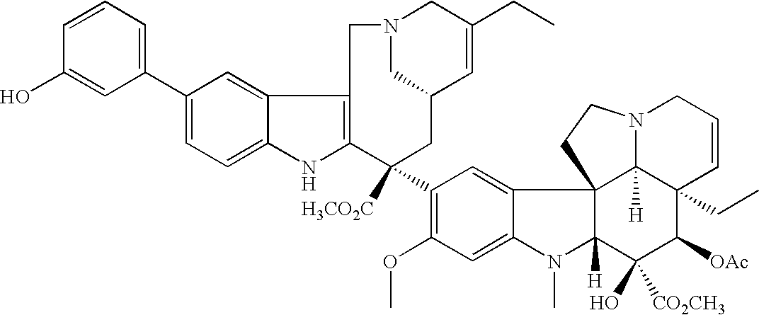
C1(C2=CC=CC(O)=C2)=CC=C2C(=C1)C1=C(N2)C([H3CO2C])(C2=C(OC)C=C3C(=C2)C24C([H])(N3C)C(O)([CO2CH3])C([OAc])C3(CC)C2([H])N(CC=C3)CC4)CC2C=C(CC)CN(C2)C1
